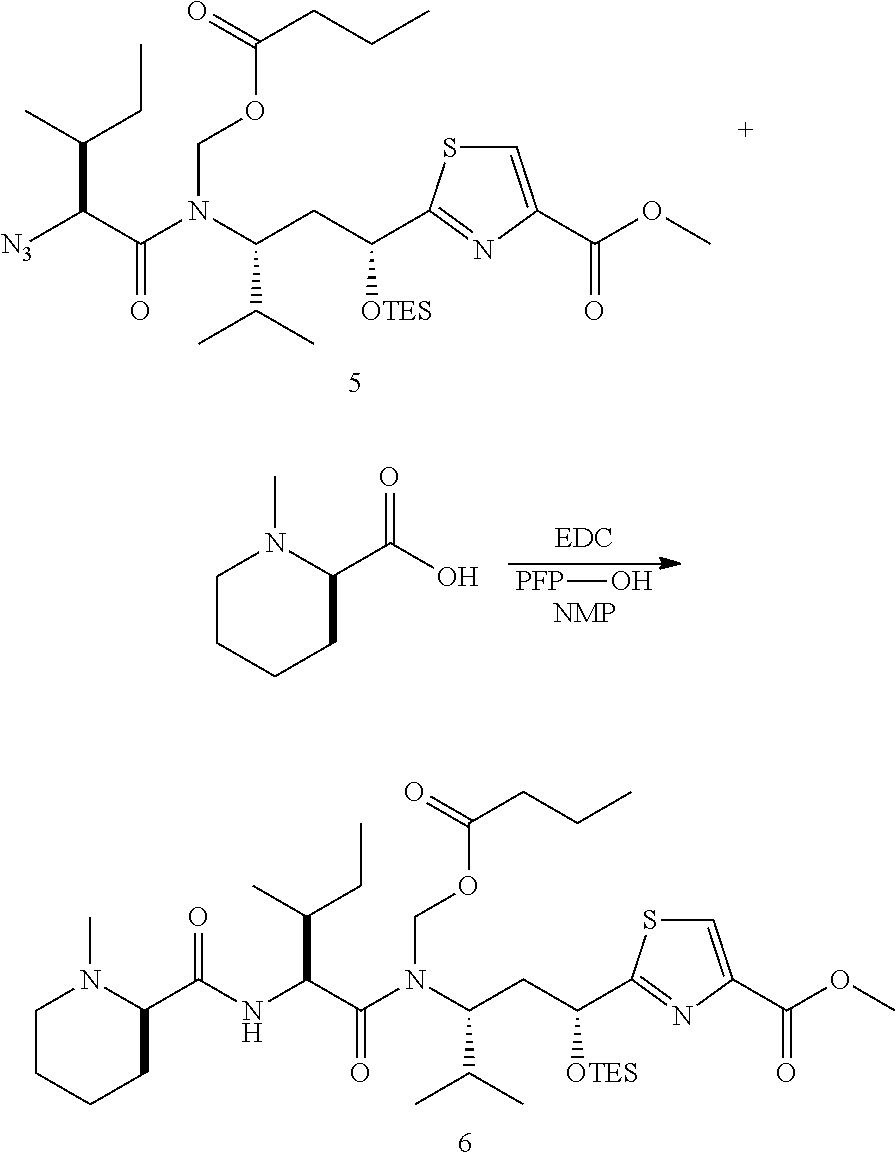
C1=C(C(OC)=O)N=C(C(CC(N(C(C([N3])C(C)CC)=O)COC(CCC)=O)C(C)C)[OTES])S1.[PFP]O.C1CCCC(C(O)=O)N1C.C1=C(C(OC)=O)N=C(C(CC(N(C(C(NC(C2N(C)CCCC2)=O)C(C)CC)=O)COC(CCC)=O)C(C)C)[OTES])S1
